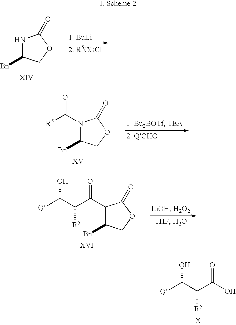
[Q]C(C(C(O)=O)[R5])O.N1C([Bn])COC1=O.N1(C([R5])=O)C([Bn])COC1=O.C1(C(C(C([Q])O)[R5])=O)C([Bn])COC1=O
